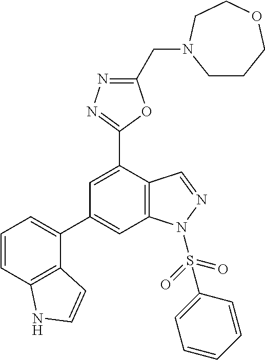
C(C1=NN=C(C2=CC(C3=CC=CC4=C3C=CN4)=CC3=C2C=NN3S(C2=CC=CC=C2)(=O)=O)O1)N1CCCOCC1
